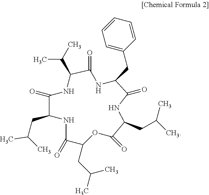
C1=CC=CC(CC2NC(=O)C(C(C)C)NC(=O)C(CC(C)C)NC(=O)C(CC(C)C)OC(=O)C(CC(C)C)NC2=O)=C1
